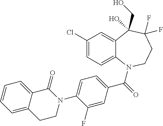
C12=CC(Cl)=CC=C1N(C(=O)C1=CC=C(N3C(=O)C4=CC=CC=C4CC3)C(F)=C1)CCC(F)(F)C2(CO)O
